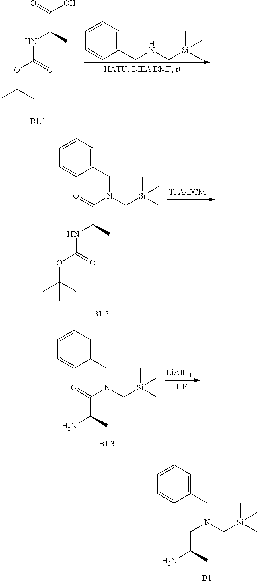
C(C(N)C)N(C[Si](C)(C)C)CC1=CC=CC=C1.[B1].C(C(NC(=O)OC(C)(C)C)C)(O)=O.C1=CC=C(CNC[Si](C)(C)C)C=C1.C(C(NC(=O)OC(C)(C)C)C)(N(C[Si](C)(C)C)CC1=CC=CC=C1)=O.C(C(N)C)(N(C[Si](C)(C)C)CC1=CC=CC=C1)=O.[LiAIH4].[THF]
